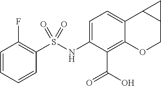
C1=CC=CC(S(NC2=CC=C3C(=C2C(O)=O)OCC2C3C2)(=O)=O)=C1F
